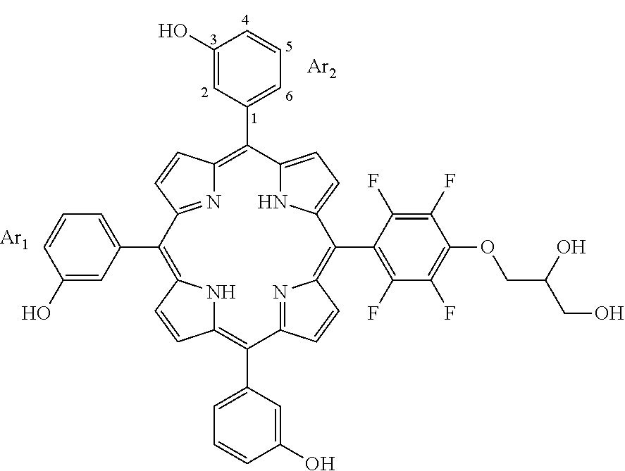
C12=CC=C(N1)C(C1=C(F)C(F)=C(OCC(CO)O)C(F)=C1F)=C1N=C(C=C1)C(C1=CC=CC(O)=C1)=C1NC(=C(C3=CC=CC(O)=C3)C3=NC(=C2C2=CC=CC(O)=C2)C=C3)C=C1.[Ar1].[Ar2]
